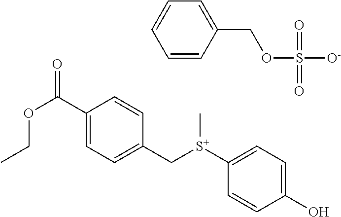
C1(C(OCC)=O)=CC=C(C[S+](C2=CC=C(O)C=C2)C)C=C1.C1=CC(COS([O-])(=O)=O)=CC=C1
